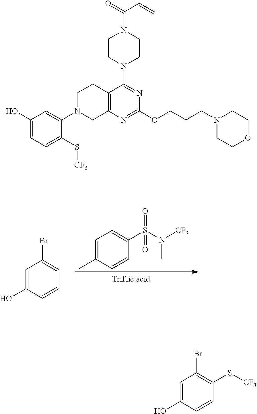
C1=C(O)C=CC=C1Br.C1=C(C)C=CC(S(N([CF3])C)(=O)=O)=C1.C1=C(O)C=CC(S[CF3])=C1Br.C12=C(N=C(OCCCN3CCOCC3)N=C1N1CCN(C(=O)C=C)CC1)CN(C1=CC(O)=CC=C1S[CF3])CC2
